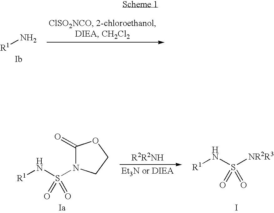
[R1]N.C1(=O)N(S(N[R1])(=O)=O)CCO1.[NR2R3]S(N[R1])(=O)=O.I
